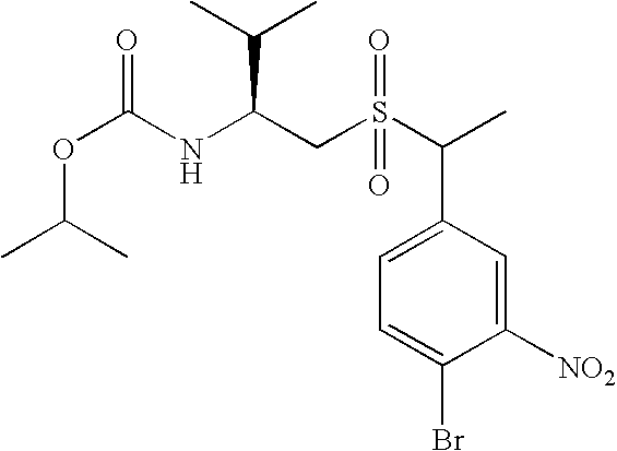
C1(C(S(CC(NC(OC(C)C)=O)C(C)C)(=O)=O)C)=CC=C(Br)C([NO2])=C1
